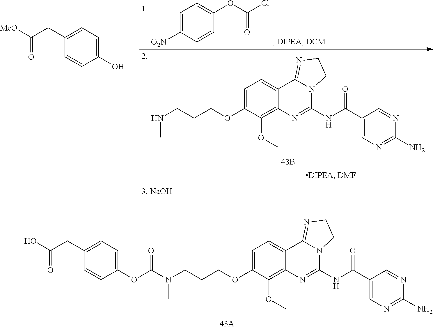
C1(N)=NC=C(C(NC2=NC3=C(OC)C(OCCCN(C(OC4=CC=C(CC(O)=O)C=C4)=O)C)=CC=C3C3=NCCN23)=O)C=N1.C1=CC([O2N])=CC=C1OC(=O)Cl.C1(O)=CC=C(CC([MeO])=O)C=C1.C1(N)=NC=C(C(NC2=NC3=C(OC)C(OCCCNC)=CC=C3C3=NCCN23)=O)C=N1
